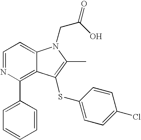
C1=NC(C2=CC=CC=C2)=C2C(=C1)N(CC(O)=O)C(C)=C2SC1=CC=C(Cl)C=C1
